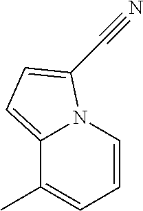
C1=CN2C(=CC=C2C#N)C(C)=C1
